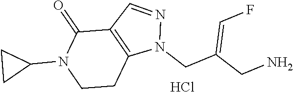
C12=C(CCN(C3CC3)C1=O)N(CC(CN)=CF)N=C2.Cl
